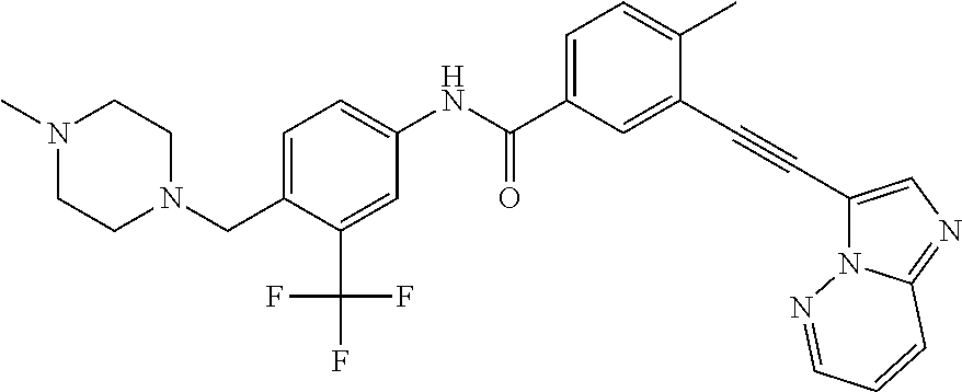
N1(C)CCN(CC2=CC=C(NC(C3=CC=C(C)C(C#CC4=CN=C5N4N=CC=C5)=C3)=O)C=C2C(F)(F)F)CC1
